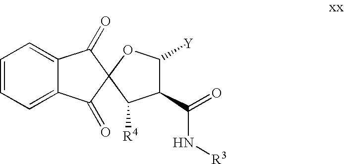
C1=CC=C2C(=C1)C(=O)C1(C2=O)OC([Y])C(C(=O)N[R3])C1[R4]
